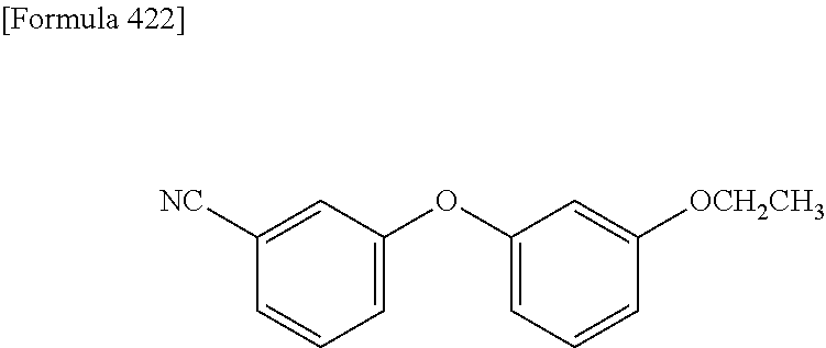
C1=C(OC2=CC=CC([OCH2CH3])=C2)C=C([NC])C=C1
